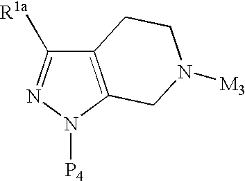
C12=C(N([P4])N=C1[R1a])CN([M3])CC2
